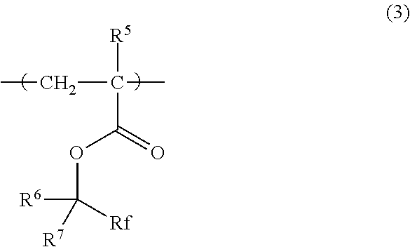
C(C([R5])(C)CC)(=O)OC([Rf])([R6])[R7]
